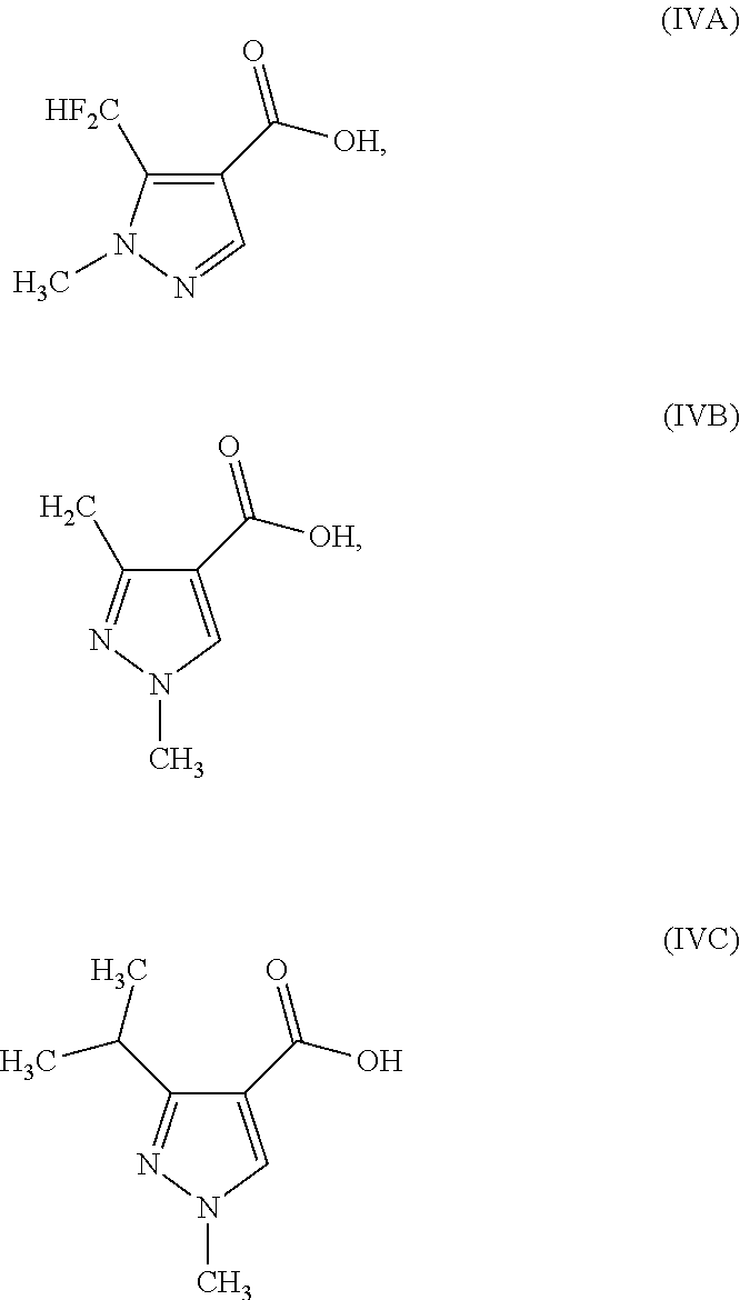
[OH]C(C1=C([HF2C])N(C)N=C1)=O.[OH]C(C1=CN(C)N=C1C)=O.OC(C1=CN(C)N=C1C(C)C)=O
